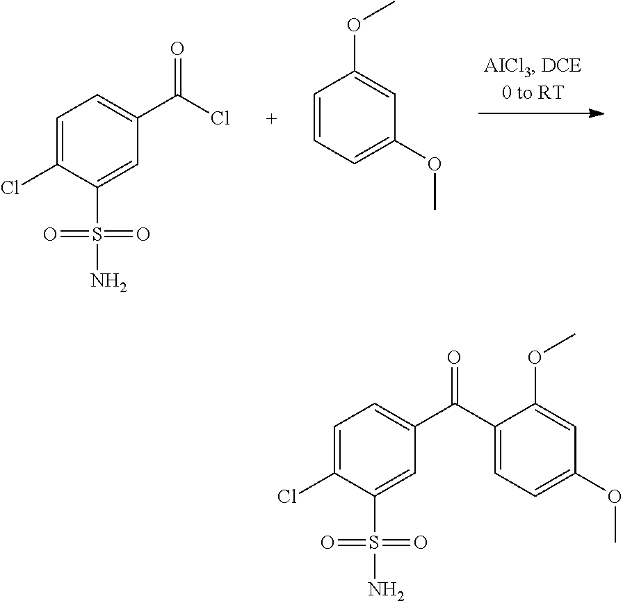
C1=C(Cl)C(S(=O)(=O)N)=CC(C(Cl)=O)=C1.C1=CC=C(OC)C=C1OC.C1=C(Cl)C(S(=O)(=O)N)=CC(C(=O)C2=CC=C(OC)C=C2OC)=C1
